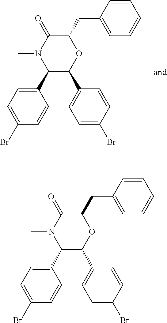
C1(C2=CC=C(Br)C=C2)C(C2=CC=C(Br)C=C2)OC(CC2=CC=CC=C2)C(=O)N1C.C1(C2C(C3=CC=C(Br)C=C3)OC(CC3=CC=CC=C3)C(=O)N2C)=CC=C(Br)C=C1
